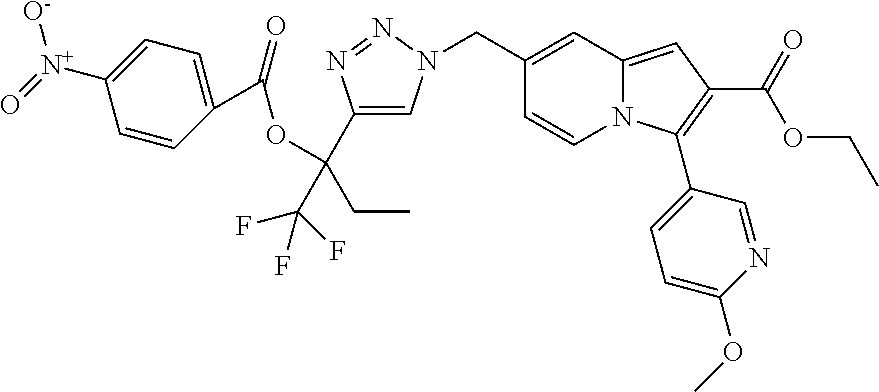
O(C(C1=CN(CC2=CC3=CC(C(OCC)=O)=C(C4=CC=C(OC)N=C4)N3C=C2)N=N1)(CC)C(F)(F)F)C(=O)C1=CC=C([N+]([O-])=O)C=C1
